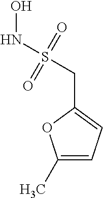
C1(CS(NO)(=O)=O)=CC=C(C)O1
